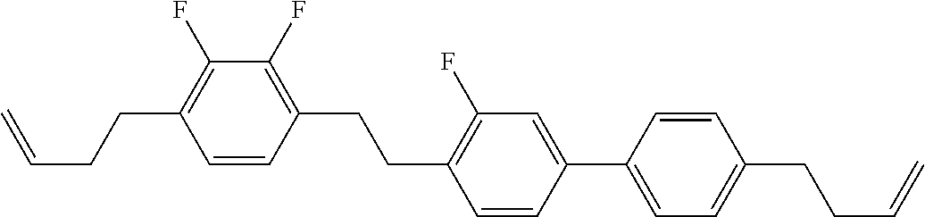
C1=CC(CCC2=C(F)C=C(C3=CC=C(CCC=C)C=C3)C=C2)=C(F)C(F)=C1CCC=C
